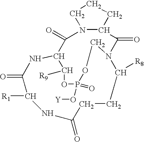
N12C(CCC1)C(=O)N1C([R8])CCC(=O)NC([R1])C(=O)NC(C2=O)C([R9])OP(=O)(O[Y])OC1
